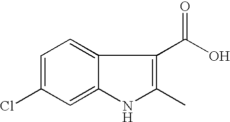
C12=CC=C(Cl)C=C1NC(C)=C2C(O)=O
